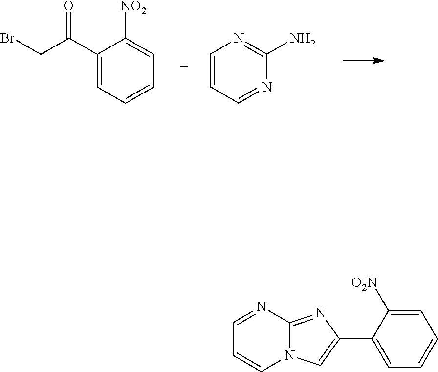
C1(C(CBr)=O)=CC=CC=C1[NO2].C1=CC=NC(N)=N1.C1=NC2=NC(C3=CC=CC=C3[O2N])=CN2C=C1
